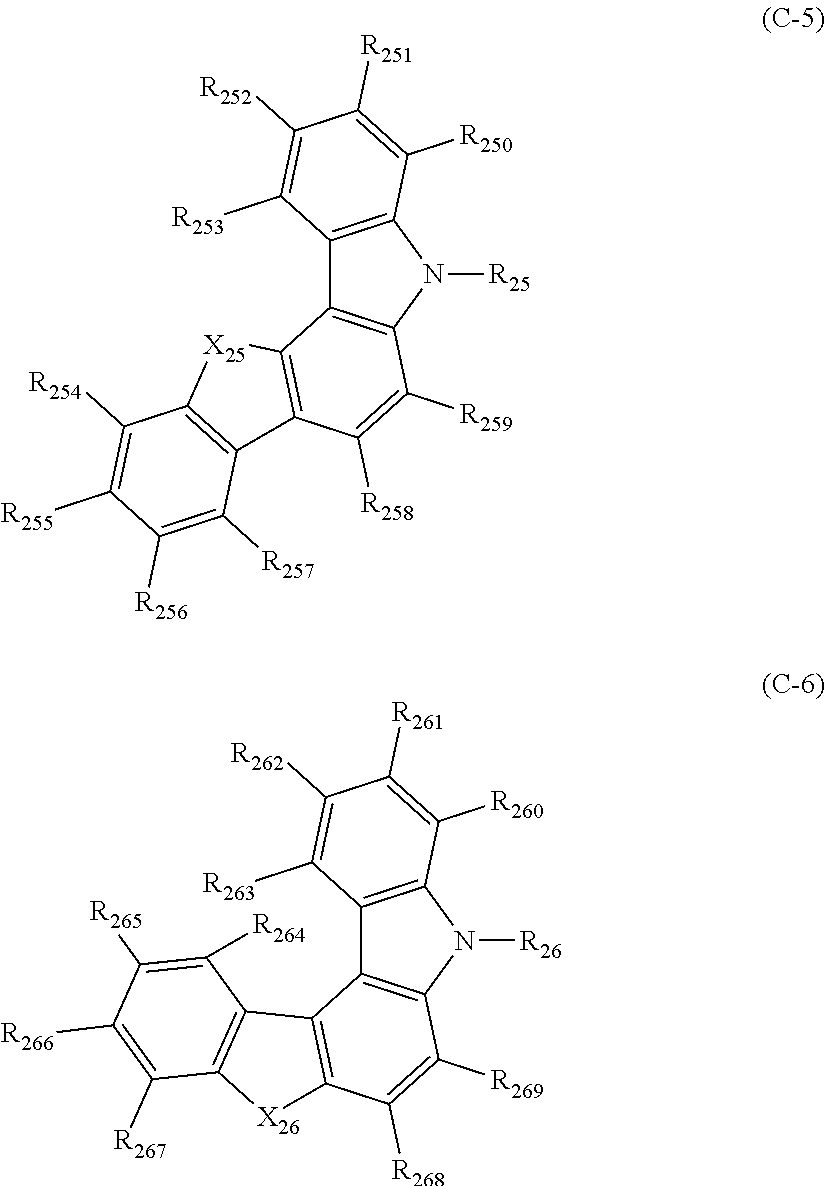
C12=C(N([R25])C3=C1C1=C(C([R258])=C3[R259])C3=C([X25]1)C([R254])=C([R255])C([R256])=C3[R257])C([R250])=C([R251])C([R252])=C2[R253].C12=C(N([R26])C3=C1C1=C(C([R268])=C3[R269])[X26]C3=C1C([R264])=C([R265])C([R266])=C3[R267])C([R260])=C([R261])C([R262])=C2[R263]
